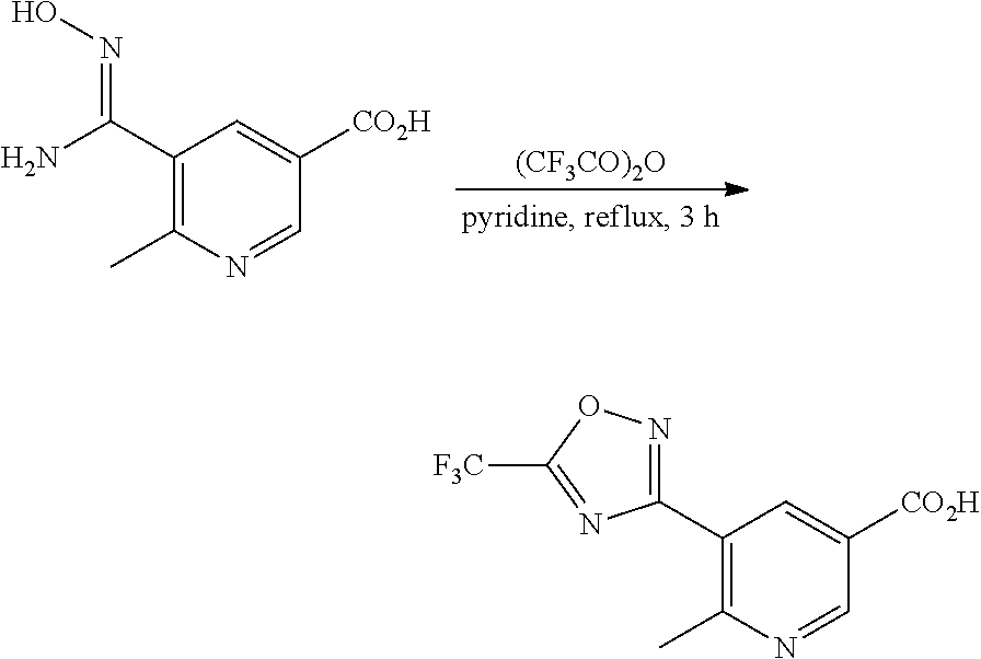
C1(C(N)=NO)=C(C)N=CC([CO2H])=C1.[(CF3CO)2O].C1(C2=NOC([F3C])=N2)=C(C)N=CC([CO2H])=C1
